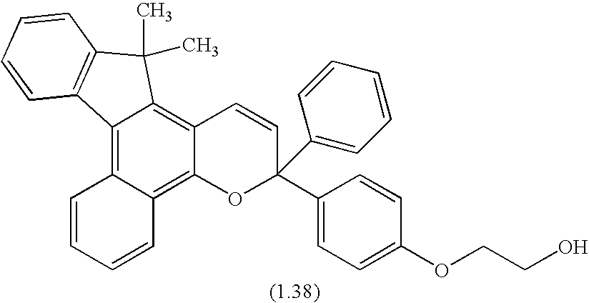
C1=CC=CC2=C3C(=C4C(=C12)C1=C(C4(C)C)C=CC=C1)C=CC(C1=CC=C(OCCO)C=C1)(C1=CC=CC=C1)O3
